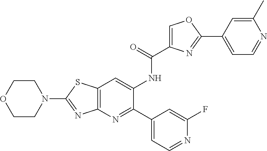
C12=C(N=C(C3=CC=NC(F)=C3)C(NC(C3=COC(C4=CC=NC(C)=C4)=N3)=O)=C1)N=C(N1CCOCC1)S2
